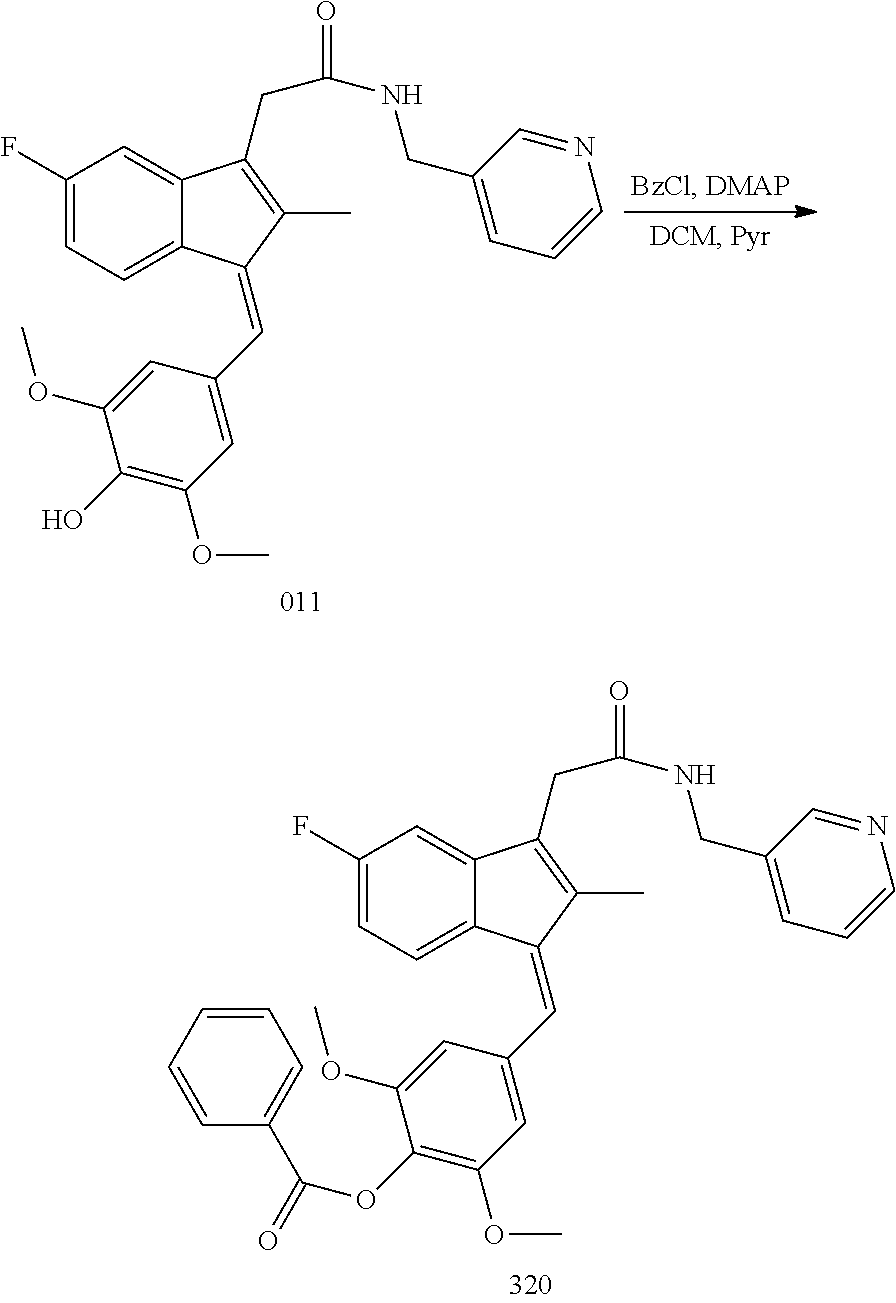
C1(F)=CC=C2C(=C1)C(CC(NCC1=CC=CN=C1)=O)=C(C)C2=CC1=CC(OC)=C(O)C(OC)=C1.C1(F)=CC=C2C(=C1)C(CC(NCC1=CC=CN=C1)=O)=C(C)C2=CC1=CC(OC)=C(OC(C2=CC=CC=C2)=O)C(OC)=C1
